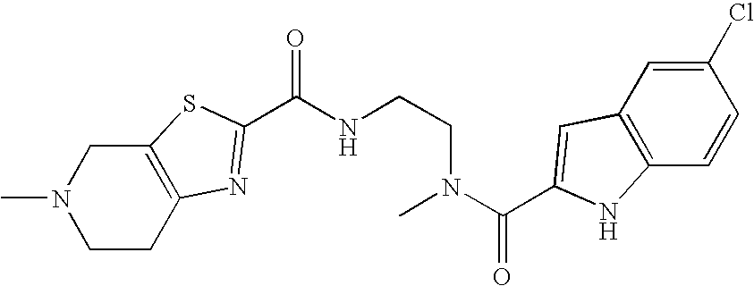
N1(C)CCC2=C(C1)SC(C(NCCN(C(=O)C1=CC3=C(C=CC(Cl)=C3)N1)C)=O)=N2
